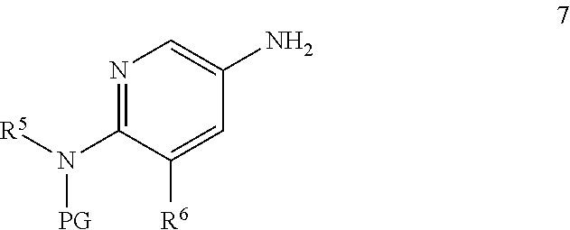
N1=C(N([R5])[PG])C([R6])=CC(N)=C1
